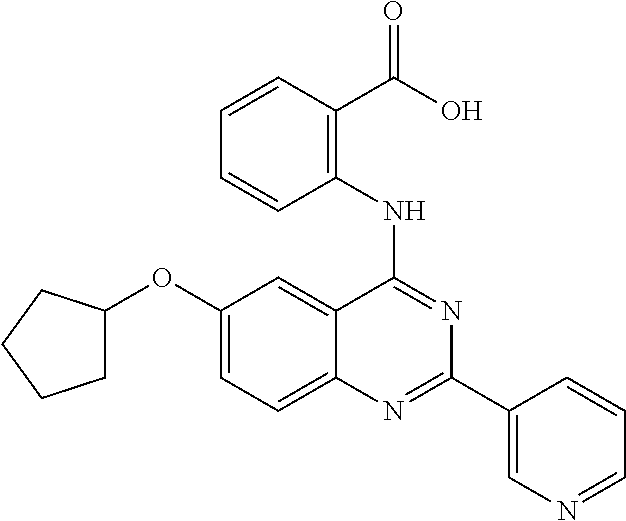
C1(OC2CCCC2)=CC=C2C(=C1)C(NC1=C(C(O)=O)C=CC=C1)=NC(C1=CN=CC=C1)=N2
